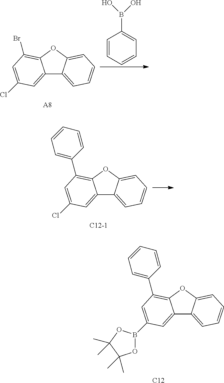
C12=CC(Cl)=CC(Br)=C1OC1=CC=CC=C21.[A8].C1=CC=CC=C1B(O)O.C12=CC(Cl)=CC(C3=CC=CC=C3)=C1OC1=CC=CC=C21.[C12-1].[C12].C12=CC(B3OC(C)(C)C(C)(C)O3)=CC(C3=CC=CC=C3)=C1OC1=CC=CC=C21
